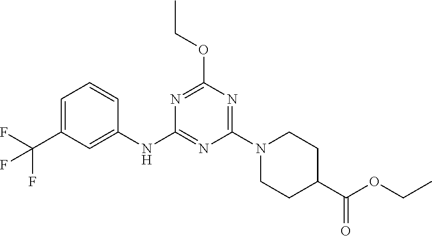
FC(C1=CC=CC(NC2=NC(N3CCC(C(=O)OCC)CC3)=NC(OCC)=N2)=C1)(F)F
